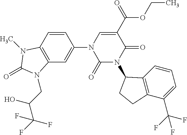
C1=CC(N2C(=O)N(C3C4=C(C(C(F)(F)F)=CC=C4)CC3)C(=O)C(C(OCC)=O)=C2)=CC2=C1N(C)C(=O)N2CC(C(F)(F)F)O
